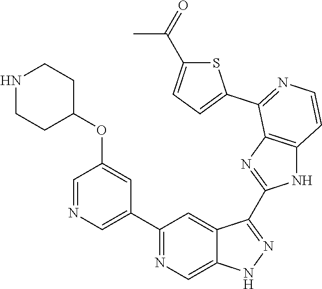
C1(C2=CN=CC(OC3CCNCC3)=C2)=NC=C2C(=C1)C(C1=NC3=C(N1)C=CN=C3C1=CC=C(C(=O)C)S1)=NN2
